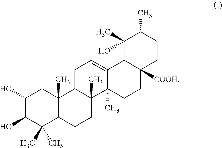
C1(O)C(O)C(C)(C)C2C(C)(C1)C1C(C)(CC2)C2(C)C(=CC1)C1C([COOH])(CC2)CCC(C)C1(O)C
